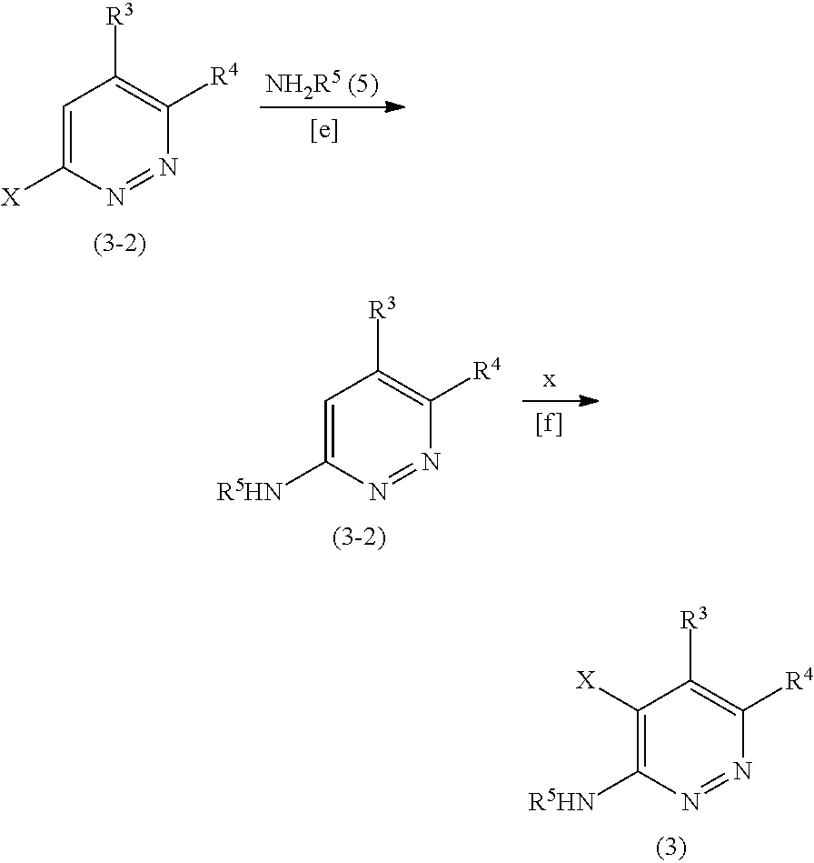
C1=C([X])N=NC([R4])=C1[R3].C1=C([R5HN])N=NC([R4])=C1[R3].C1([X])=C([R5HN])N=NC([R4])=C1[R3]
